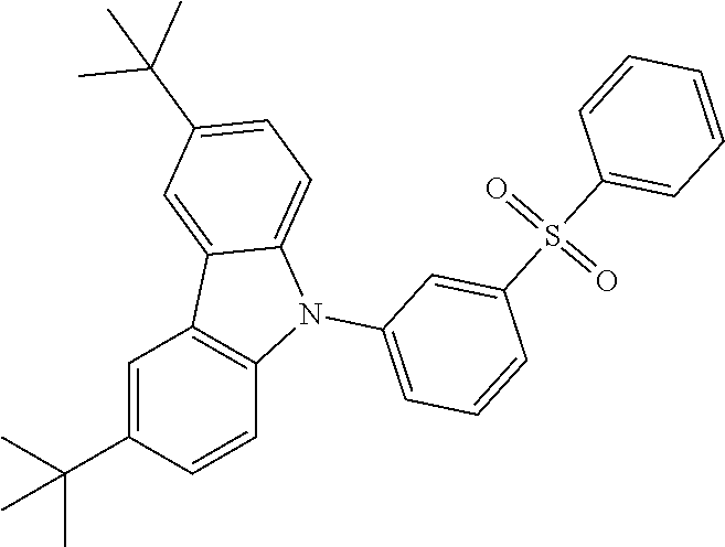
C1=C(C(C)(C)C)C=CC2=C1C1=CC(C(C)(C)C)=CC=C1N2C1=CC=CC(S(=O)(=O)C2=CC=CC=C2)=C1
